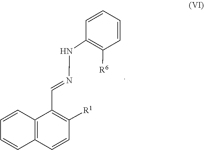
N(N=CC1=C([R1])C=CC2=C1C=CC=C2)C1=C([R6])C=CC=C1
